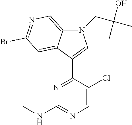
N1=C(C2=CN(CC(C)(O)C)C3=CN=C(Br)C=C23)C(Cl)=CN=C1NC
